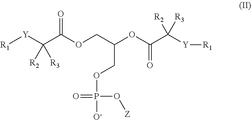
[R1][Y]C(C(OCC(OC(C([Y][R1])([R2])[R3])=O)COP([O-])(=O)O[Z])=O)([R2])[R3]
